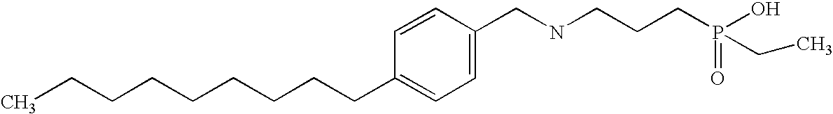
C(CCCCCCC1=CC=C(CNCCCP(=O)(O)CC)C=C1)CC
